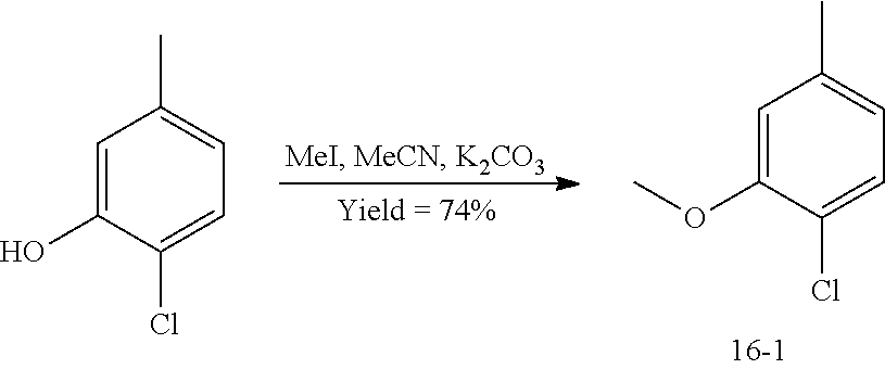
C1=C(OC)C(Cl)=CC=C1C.C1=C(O)C(Cl)=CC=C1C
